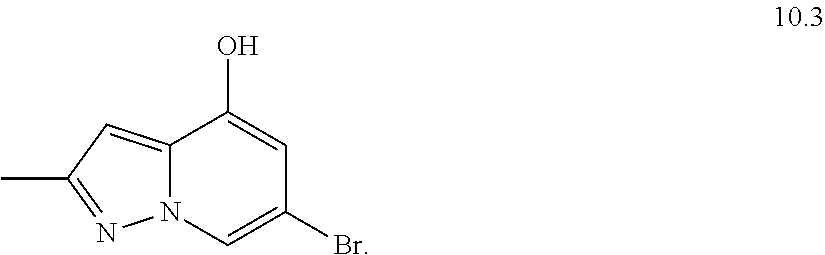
C12=CC(C)=NN1C=C(Br)C=C2O
